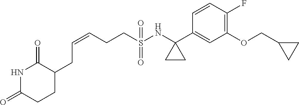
C(=CCCS(NC1(C2=CC(OCC3CC3)=C(F)C=C2)CC1)(=O)=O)CC1C(=O)NC(=O)CC1
